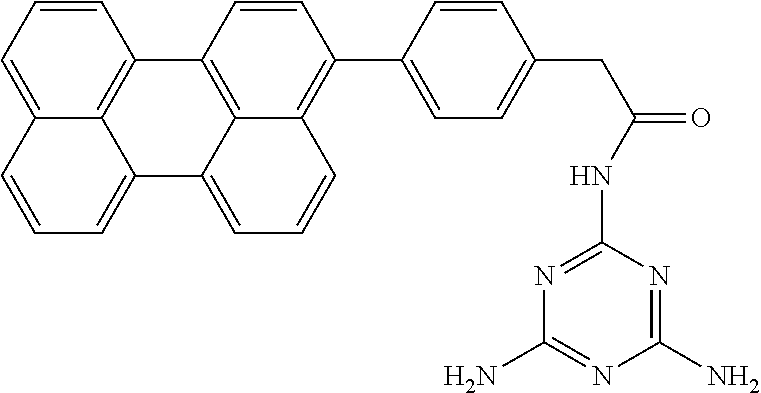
C1=CC=C2C3=C1C1=C4C(=C(C5=CC=C(CC(NC6=NC(N)=NC(N)=N6)=O)C=C5)C=C1)C=CC=C4C3=CC=C2
